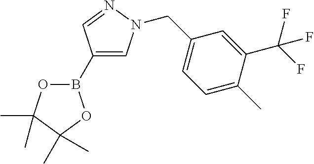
B1(C2=CN(CC3=CC=C(C)C(C(F)(F)F)=C3)N=C2)OC(C)(C)C(C)(C)O1
